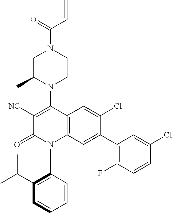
C1C(C)N(C2=C([NC])C(=O)N(C3=C(C(C)C)C=CC=C3)C3=C2C=C(Cl)C(C2=C(F)C=CC(Cl)=C2)=C3)CCN1C(=O)C=C
